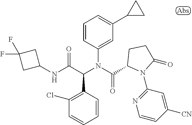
C1=CC(C(C(NC2CC(F)(F)C2)=O)N(C(=O)C2N(C3=NC=CC([CN])=C3)C(=O)CC2)C2=CC(C3CC3)=CC=C2)=C(Cl)C=C1
